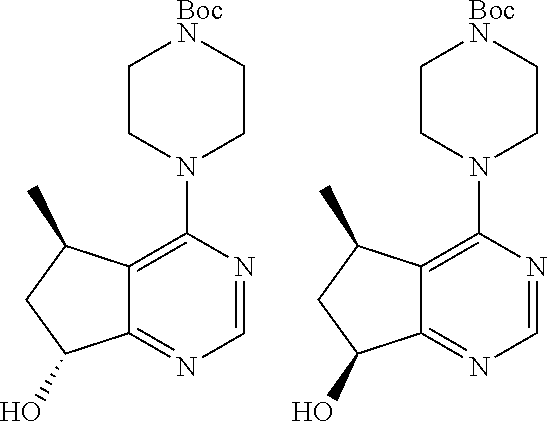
C1=NC(N2CC[BocN]CC2)=C2C(=N1)C(O)CC2C.C1=NC(N2CC[BocN]CC2)=C2C(=N1)C(O)CC2C
